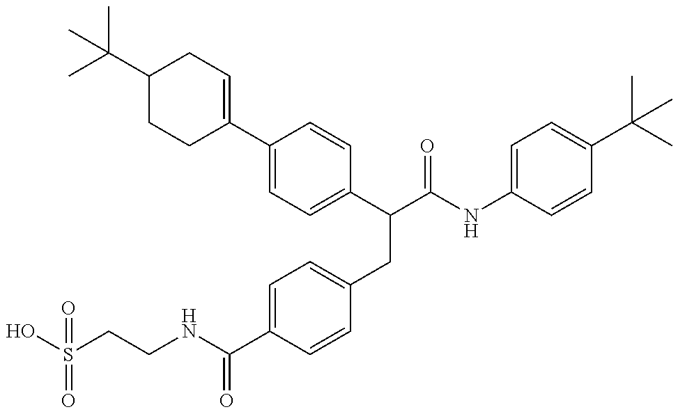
OS(=O)(CCNC(=O)C1=CC=C(CC(C2=CC=C(C3=CCC(C(C)(C)C)CC3)C=C2)C(=O)NC2=CC=C(C(C)(C)C)C=C2)C=C1)=O
